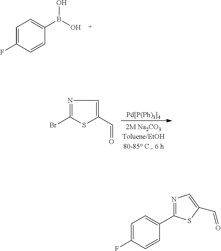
C1=C(F)C=CC(B(O)O)=C1.N1=C(Br)SC(C=O)=C1.[Pd[P(Ph)3]4].C1=C(F)C=CC(C2=NC=C(C=O)S2)=C1
